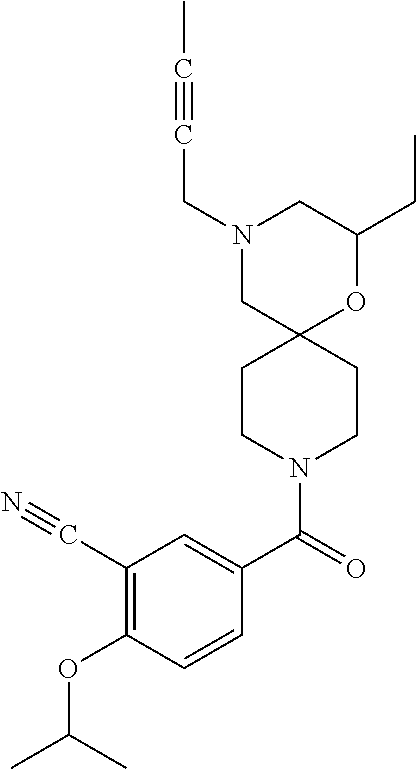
N1(CC#CC)CC2(OC(CC)C1)CCN(C(C1=CC(C#N)=C(OC(C)C)C=C1)=O)CC2
